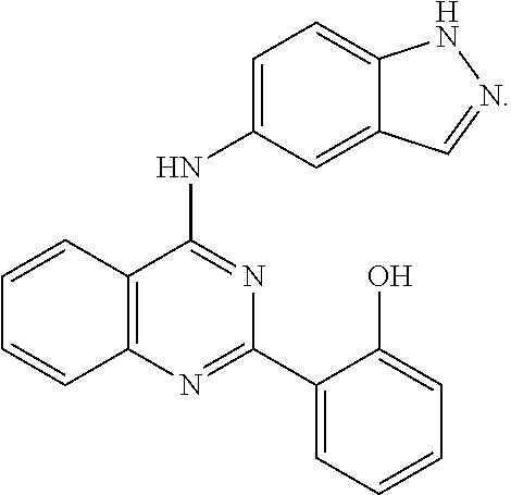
C1=CC2=C(C=C1)N=C(C1=CC=CC=C1O)N=C2NC1=CC=C2C(=C1)C=NN2
